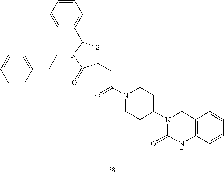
C1(CC(N2CCC(N3C(=O)NC4=C(C3)C=CC=C4)CC2)=O)SC(C2=CC=CC=C2)N(CCC2=CC=CC=C2)C1=O
